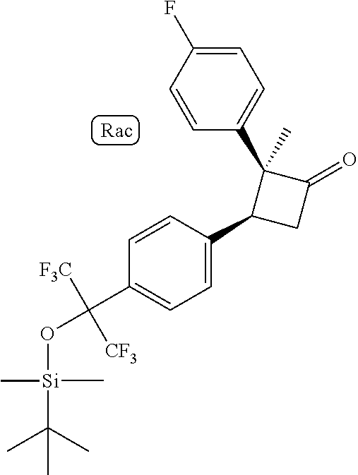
C1=C(C2CC(=O)C2(C2=CC=C(F)C=C2)C)C=CC(C(O[Si](C(C)(C)C)(C)C)([F3C])[CF3])=C1
